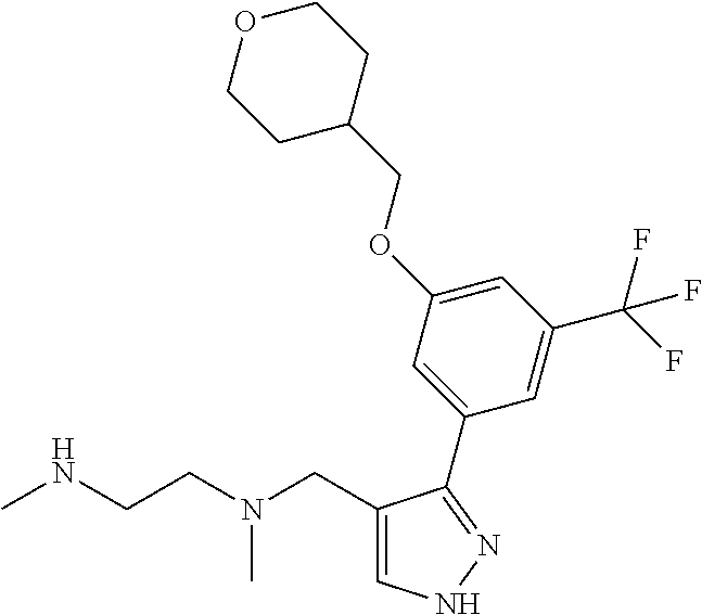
C1(CN(CCNC)C)=CNN=C1C1=CC(OCC2CCOCC2)=CC(C(F)(F)F)=C1
